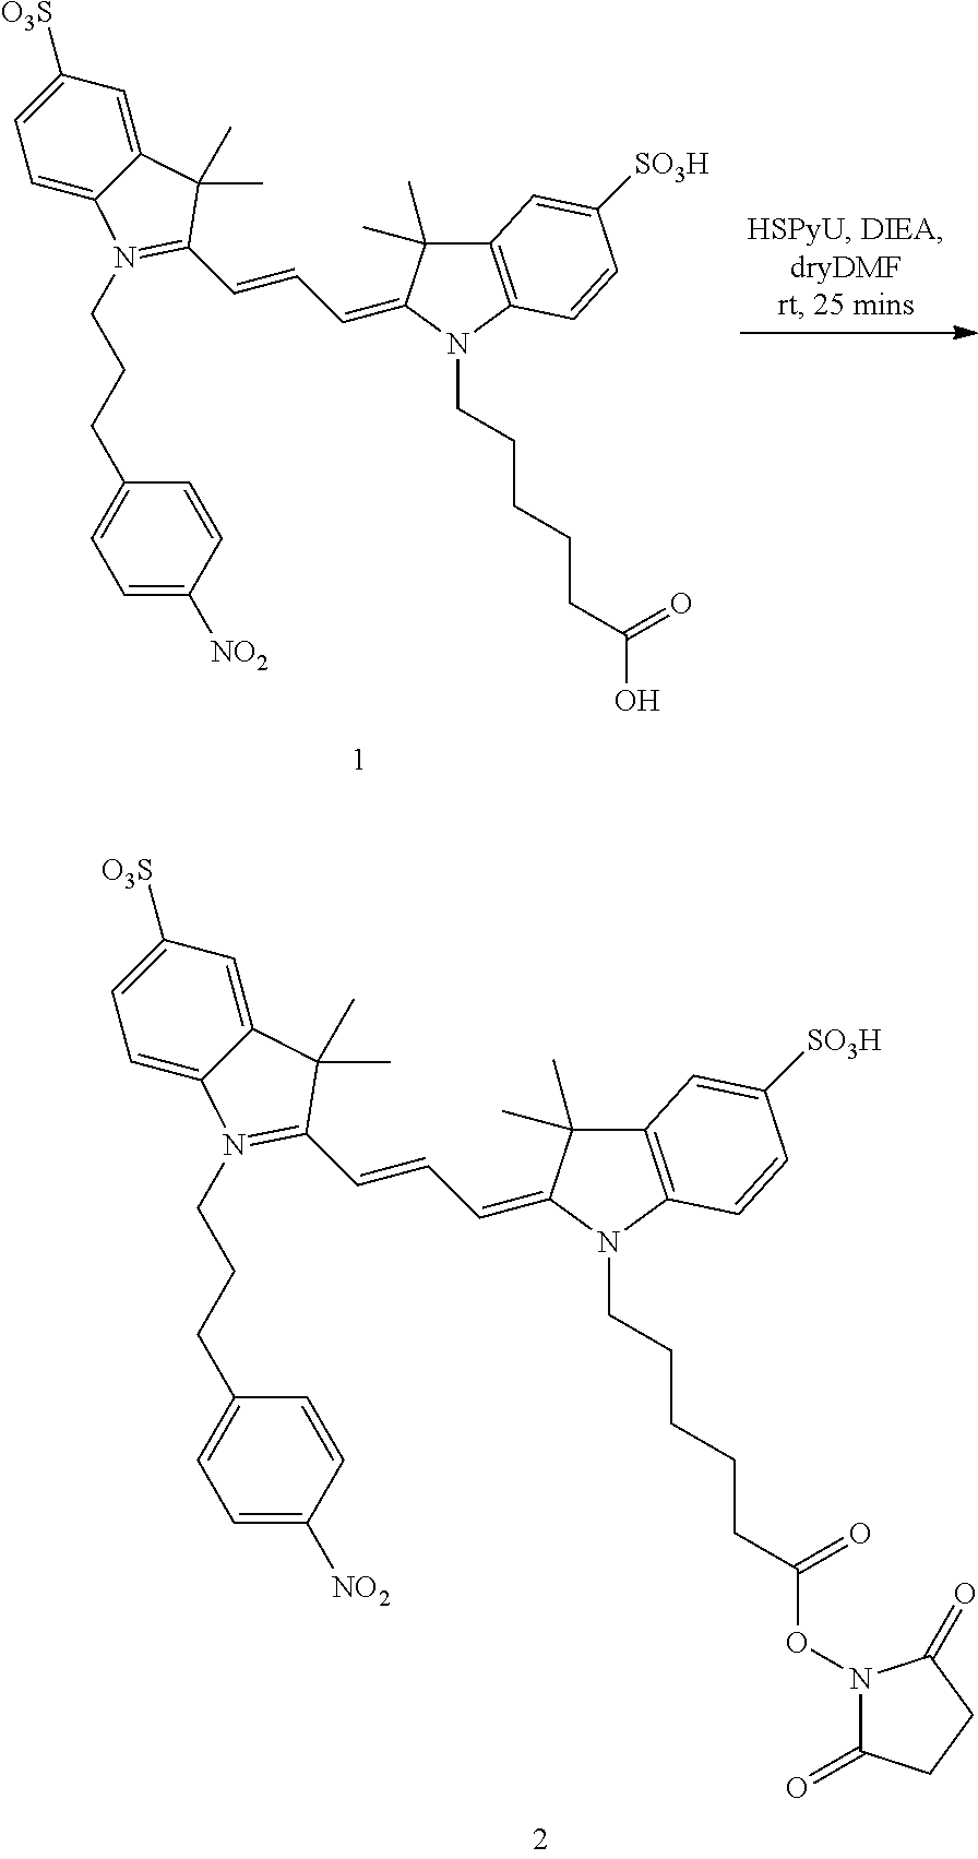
C1=C2C(=CC([O3S])=C1)C(C)(C)C(C=CC=C1C(C)(C)C3=C(N1CCCCCC(O)=O)C=CC([SO3H])=C3)=N2CCCC1=CC=C([NO2])C=C1.C1=C2C(=CC([O3S])=C1)C(C)(C)C(C=CC=C1C(C)(C)C3=C(N1CCCCCC(ON1C(=O)CCC1=O)=O)C=CC([SO3H])=C3)=N2CCCC1=CC=C([NO2])C=C1
